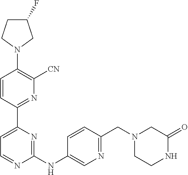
C1=CC(C2=CC=NC(NC3=CN=C(CN4CC(=O)NCC4)C=C3)=N2)=NC([CN])=C1N1CC(F)CC1
